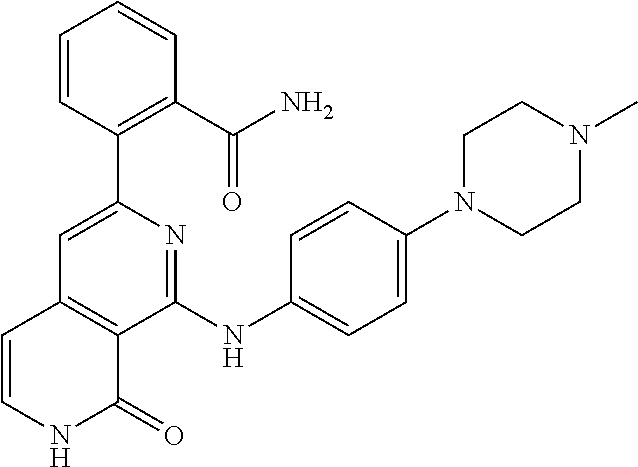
C1(C2=CC3=C(C(NC4=CC=C(N5CCN(C)CC5)C=C4)=N2)C(=O)NC=C3)=C(C(=O)N)C=CC=C1
